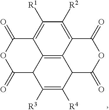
C12=C([R2])C([R1])=C3C4=C1C(C([R4])=C([R3])C4C(=O)OC3=O)C(=O)OC2=O
